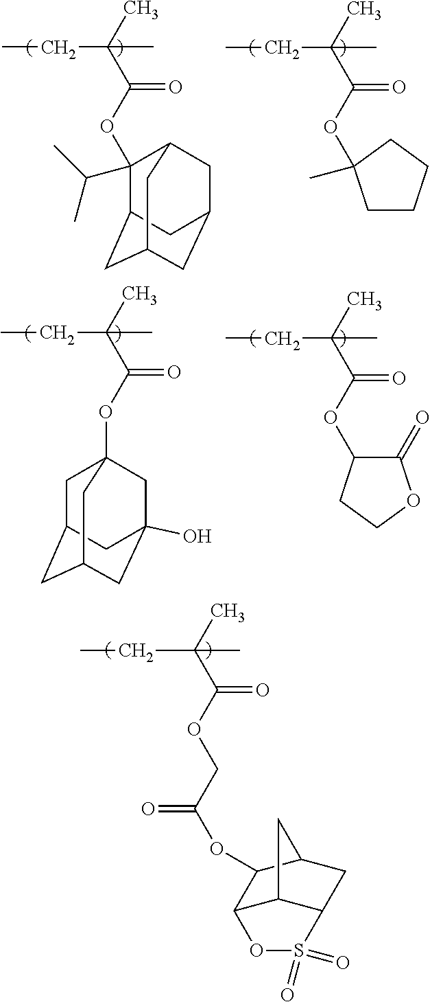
CC(C(OCC(OC1C2C3C(CC1C3)S(=O)(=O)O2)=O)=O)(C)CC.C(C)C(C)(C(=O)OC1(C(C)C)C2CC3CC(CC1C3)C2)C.C(C)C(C)(C(=O)OC1(C)CCCC1)C.C(C)C(C)(C(=O)OC12CC3CC(CC(O)(C1)C3)C2)C.C(C)C(C)(C(=O)OC1C(=O)OCC1)C
